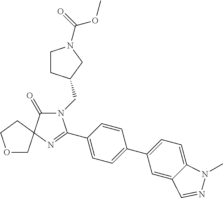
N1(CC2CCN(C(=O)OC)C2)C(=O)C2(N=C1C1=CC=C(C3=CC=C4C(=C3)C=NN4C)C=C1)CCOC2
